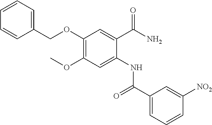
C1(COC2=C(OC)C=C(NC(C3=CC=CC([NO2])=C3)=O)C(C(N)=O)=C2)=CC=CC=C1
